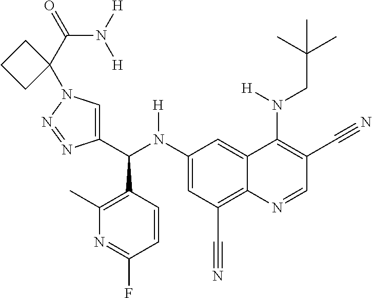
C1(N(C(C2=CN(C3(C(N([H])[H])=O)CCC3)N=N2)C2=C(C)N=C(F)C=C2)[H])=CC(C#N)=C2C(=C1)C(N(CC(C)(C)C)[H])=C(C#N)C=N2
